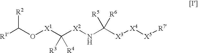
[R1]C(O[X1]C([X2]NC([X3][X4][X5][R7])([R6])[R5])([R4])[R3])[R2]
